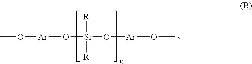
O([Si](O[Ar]OC)([R])[R])[Ar]OC
